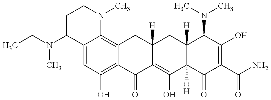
C(N(C1C2=CC(O)=C3C(=C2N(C)CC1)CC1([H])C(=C(O)C2(O)C([H])(C1)C(N(C)C)C(O)=C(C(N)=O)C2=O)C3=O)C)C
